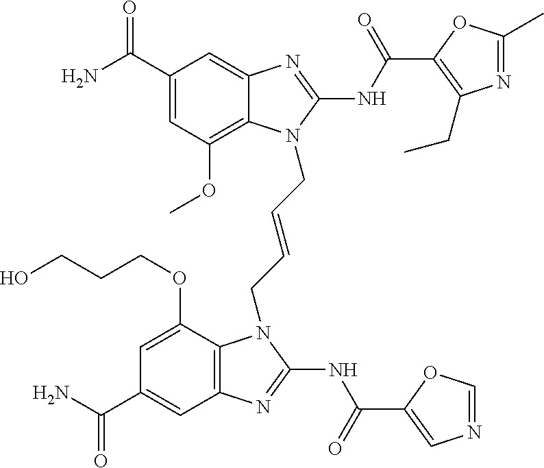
C1(C(N)=O)=CC(OC)=C2C(=C1)N=C(NC(=O)C1=C(CC)N=C(C)O1)N2CC=CCN1C2=C(C=C(C(N)=O)C=C2OCCCO)N=C1NC(=O)C1=CN=CO1
